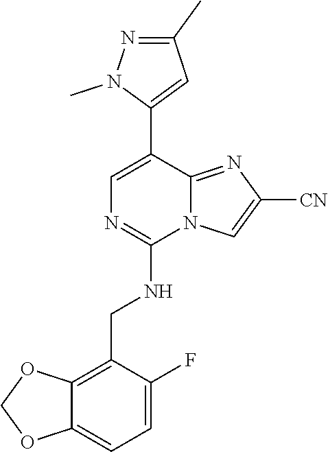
C12=CC=C(F)C(CNC3=NC=C(C4=CC(C)=NN4C)C4=NC([CN])=CN34)=C1OCO2
